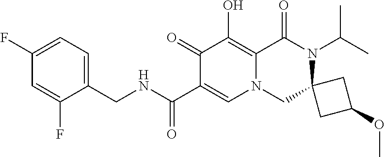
C1(F)=CC(F)=CC=C1CNC(C1=CN2CC3(N(C(C)C)C(=O)C2=C(O)C1=O)CC(OC)C3)=O
